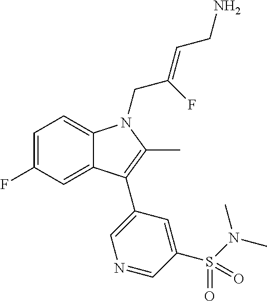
C1=C(F)C=C2C(=C1)N(CC(=CCN)F)C(C)=C2C1=CN=CC(S(N(C)C)(=O)=O)=C1
